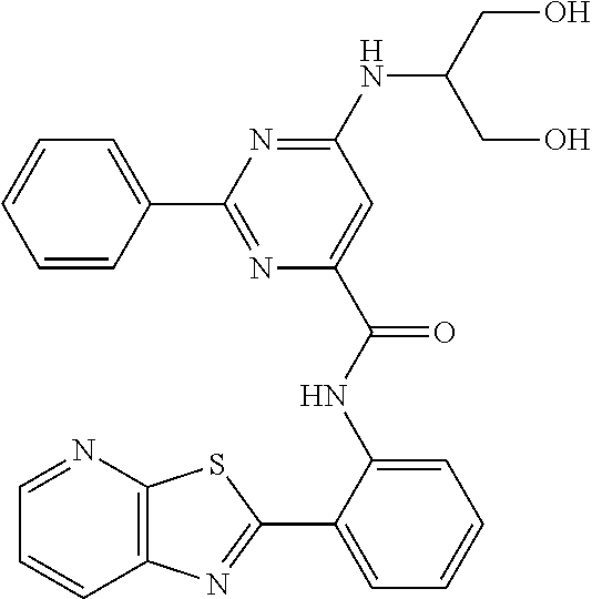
C12=C(N=CC=C1)SC(C1=CC=CC=C1NC(C1=CC(NC(CO)CO)=NC(C3=CC=CC=C3)=N1)=O)=N2
